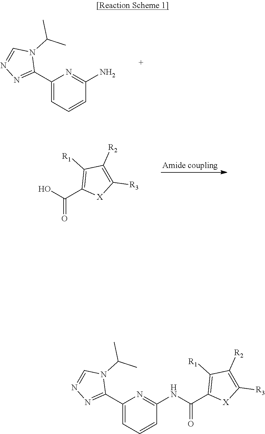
C1(C2=NN=CN2C(C)C)=CC=CC(N)=N1.OC(C1=C([R1])C([R2])=C([R3])[X]1)=O.C1(C2=NN=CN2C(C)C)=CC=CC(NC(C2=C([R1])C([R2])=C([R3])[X]2)=O)=N1
